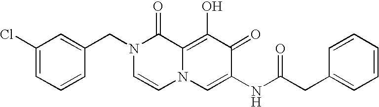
C1(Cl)=CC=CC(CN2C=CN3C(=C(O)C(=O)C(NC(CC4=CC=CC=C4)=O)=C3)C2=O)=C1
